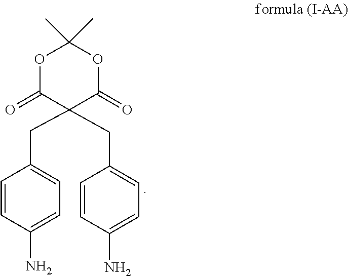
O1C(=O)C(CC2=CC=C(N)C=C2)(CC2=CC=C(N)C=C2)C(=O)OC1(C)C
